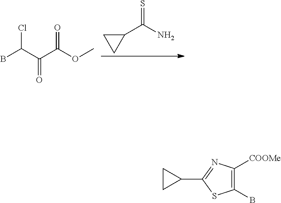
C1(C(N)=S)CC1.C(C(C(OC)=O)=O)(B)Cl.C1(B)=C([COOMe])N=C(C2CC2)S1
